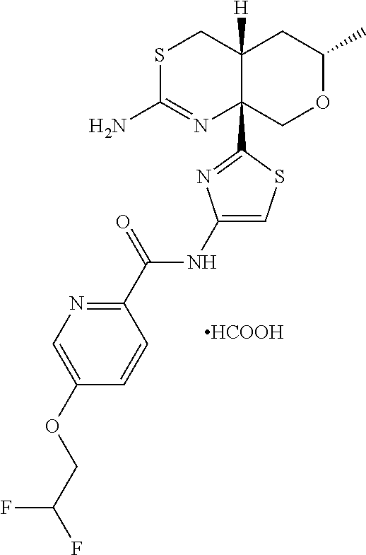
S1C(N)=NC2(C3=NC(NC(C4=NC=C(OCC(F)F)C=C4)=O)=CS3)C([H])(C1)CC(C)OC2.[HCOOH]
